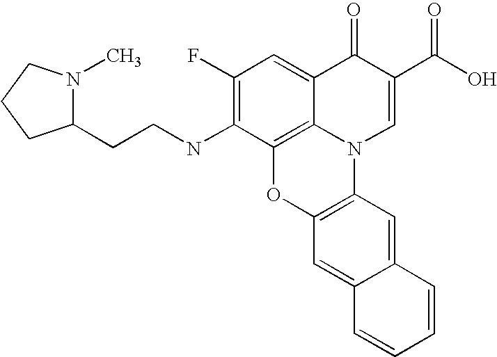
C1(F)=C(NCCC2N(C)CCC2)C2=C3C(=C1)C(=O)C(C(O)=O)=CN3C1=C(O2)C=C2C(=C1)C=CC=C2
